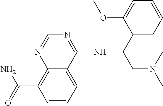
C12=C(C(=O)N)C=CC=C1C(NC(CN(C)C)C1CC=CC=C1OC)=NC=N2
